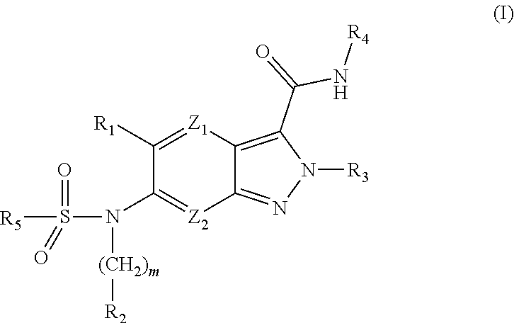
C1([R1])=[Z1]C2=C(C(=O)N[R4])N([R3])N=C2[Z2]=C1N(S([R5])(=O)=O)[(CH2)m][R2]
